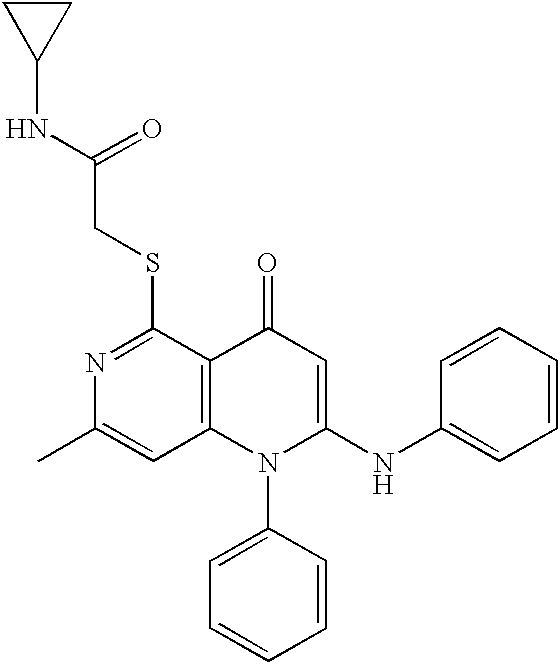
C12=C(C(SCC(NC3CC3)=O)=NC(C)=C1)C(=O)C=C(NC1=CC=CC=C1)N2C1=CC=CC=C1
